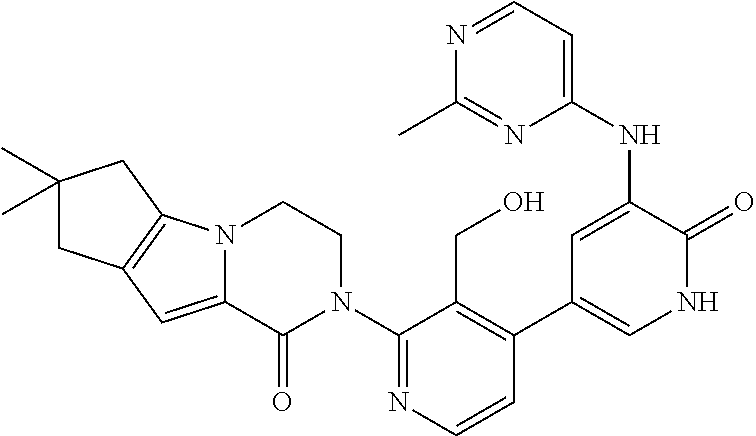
C1=CN=C(N2CCN3C(=CC4=C3CC(C)(C)C4)C2=O)C(CO)=C1C1=CNC(=O)C(NC2=CC=NC(C)=N2)=C1
